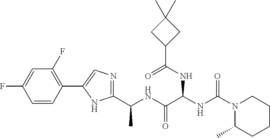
C(NC(C(NC(N1C(C)CCCC1)=O)NC(C1CC(C)(C)C1)=O)=O)(C)C1=NC=C(C2=C(F)C=C(F)C=C2)N1
